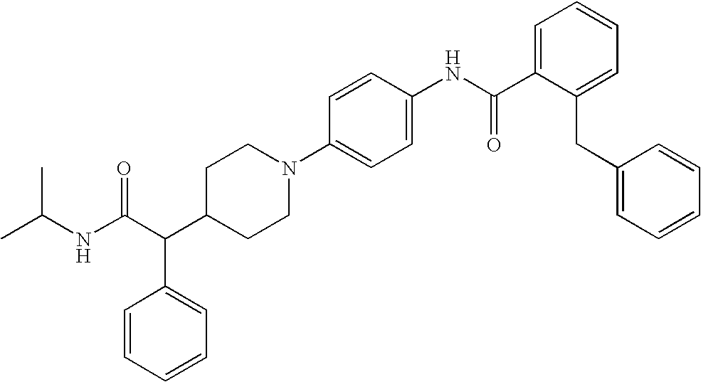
CC(NC(C(C1CCN(C2=CC=C(NC(C3=CC=CC=C3CC3=CC=CC=C3)=O)C=C2)CC1)C1=CC=CC=C1)=O)C
